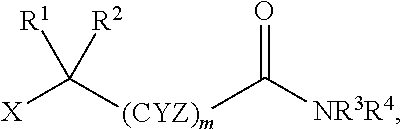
O=C([NR3R4])[(CYZ)m]C([X])([R1])[R2]
